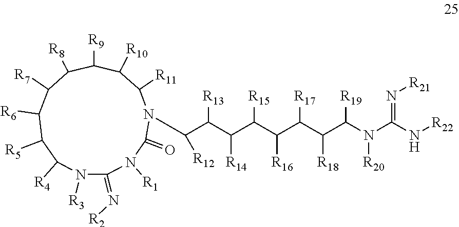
C([R12])(N1C(=O)N([R1])C(=N[R2])N([R3])C([R4])C([R5])C([R6])C([R7])C([R8])C([R9])C([R10])C1[R11])C(C(C(C(C(C(C([R19])N([R20])C(N[R22])=N[R21])[R18])[R17])[R16])[R15])[R14])[R13]
